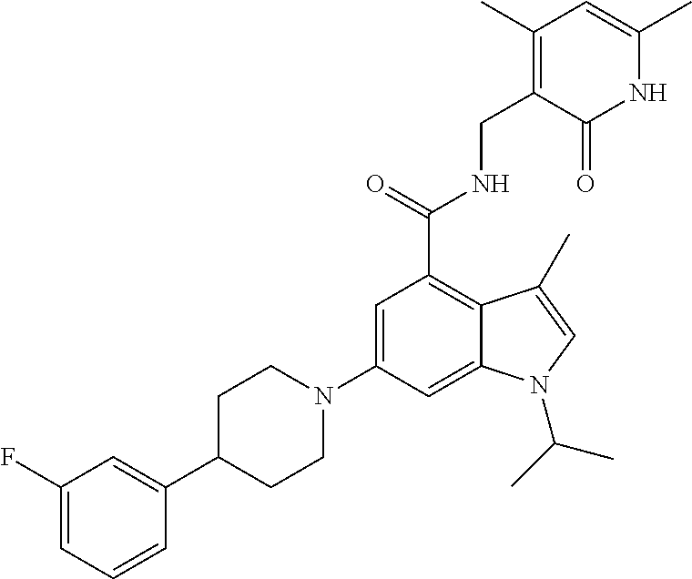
C1(N2CCC(C3=CC(F)=CC=C3)CC2)=CC(C(=O)NCC2=C(C)C=C(C)NC2=O)=C2C(=C1)N(C(C)C)C=C2C
